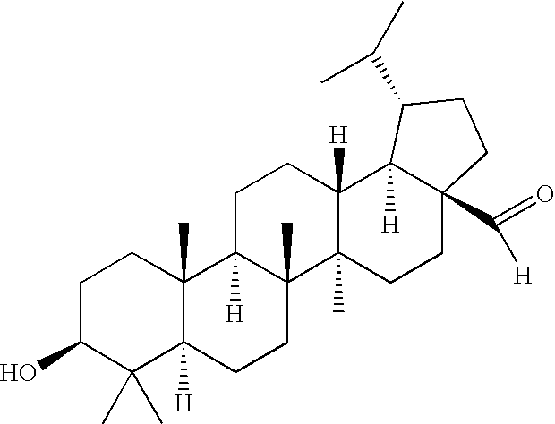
C1C(O)C(C)(C)C2([H])C(C)(C1)C1([H])C(C)(CC2)C2(C)C([H])(CC1)C1([H])C(C(=O)[H])(CC2)CCC1C(C)C
